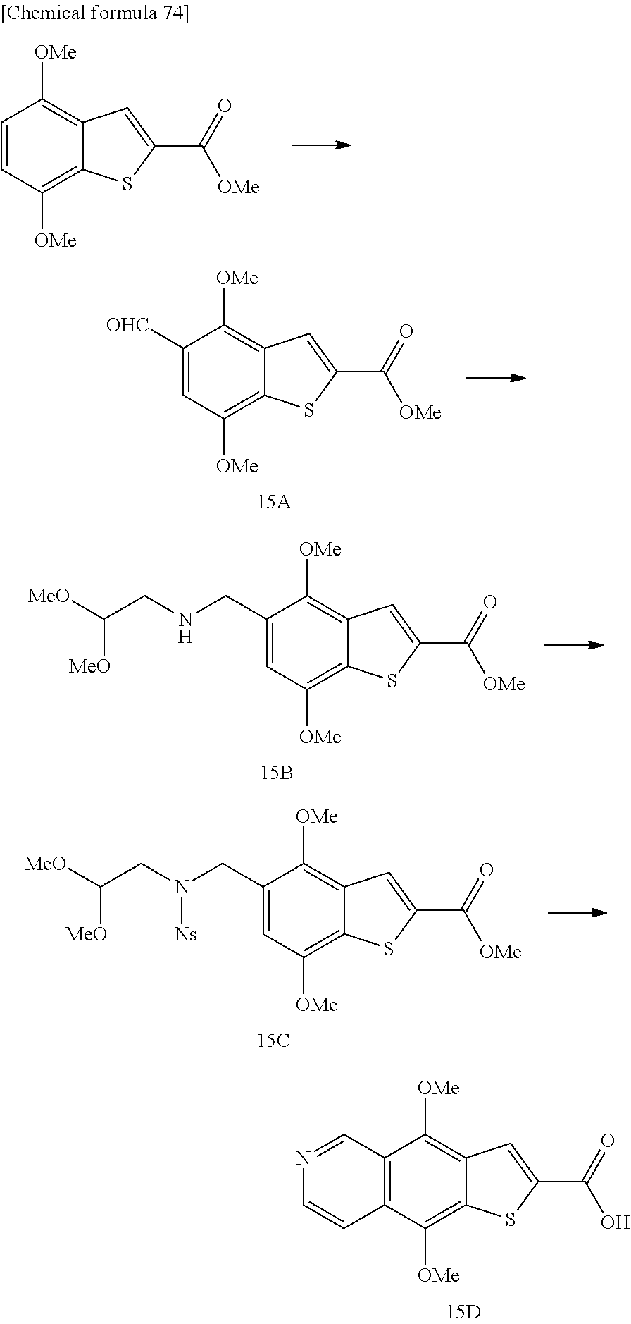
C1=CC([OMe])=C2C(=C1[OMe])SC(C(=O)[OMe])=C2.C12=C(C([OMe])=C3C(=C1[OMe])SC(C(=O)O)=C3)C=NC=C2.C1=C([OHC])C([OMe])=C2C(=C1[OMe])SC(C(=O)[OMe])=C2.C1=C(CNCC([MeO])[MeO])C([OMe])=C2C(=C1[OMe])SC(C(=O)[OMe])=C2.C1=C(CN(CC([MeO])[MeO])[Ns])C([OMe])=C2C(=C1[OMe])SC(C(=O)[OMe])=C2
